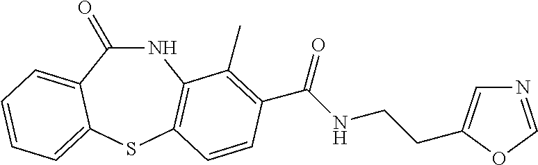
C1(=O)NC2=C(SC3=CC=CC=C13)C=CC(C(NCCC1=CN=CO1)=O)=C2C
